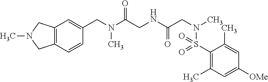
C(C1=CC2=C(CN(C)C2)C=C1)N(C(CNC(CN(C)S(C1=C(C)C=C([OMe])C=C1C)(=O)=O)=O)=O)C
